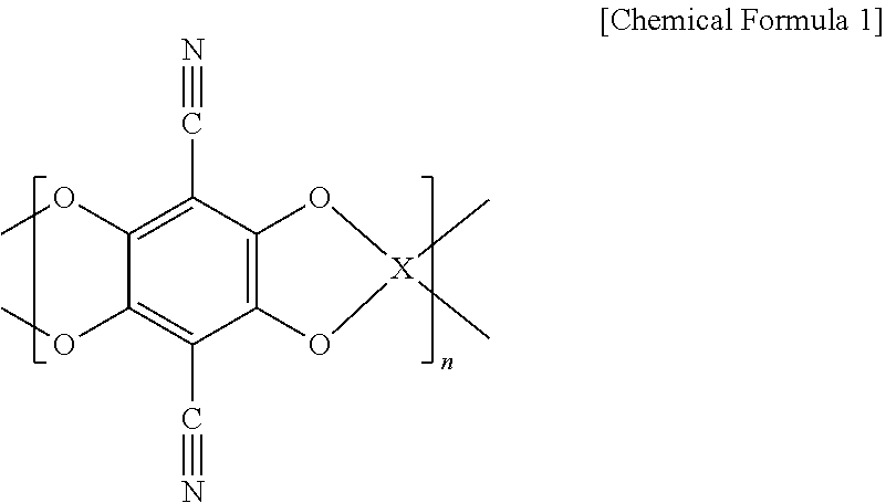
C12=C(C(C#N)=C(OC)C(OC)=C1C#N)O[X](C)(C)O2
